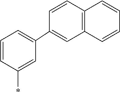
C12=C(C=CC(C3=CC=CC(*)=C3)=C1)C=CC=C2
